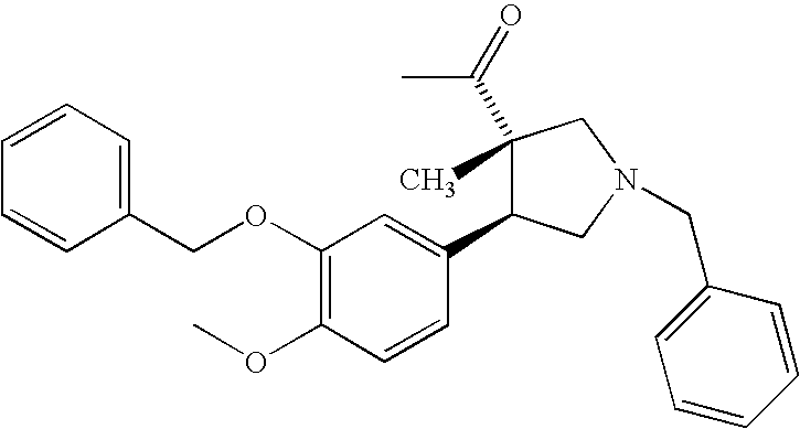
C1(COC2=C(OC)C=CC(C3C(C)(C(=O)C)CN(CC4=CC=CC=C4)C3)=C2)=CC=CC=C1
